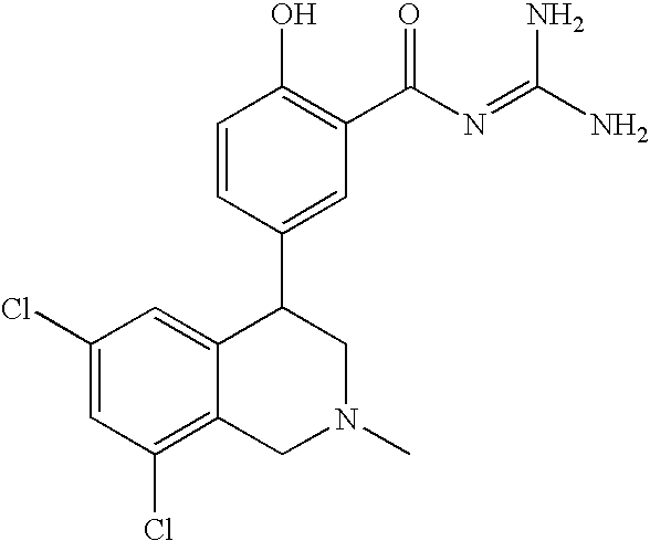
C1(Cl)=CC(Cl)=C2C(=C1)C(C1=CC(C(N=C(N)N)=O)=C(O)C=C1)CN(C)C2
